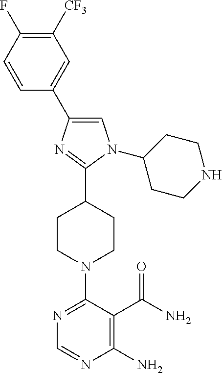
C1=C(C2=CN(C3CCNCC3)C(C3CCN(C4=NC=NC(N)=C4C(N)=O)CC3)=N2)C=CC(F)=C1[CF3]
